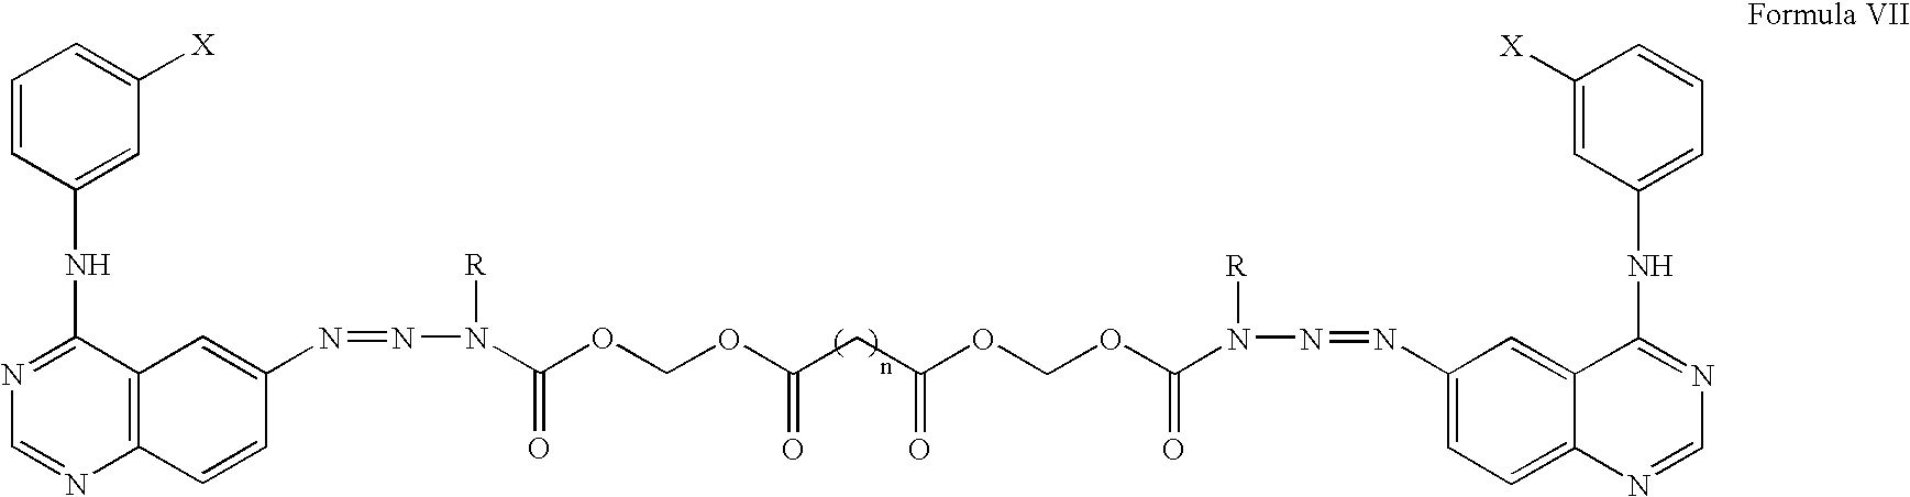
C1=CC(NC2=NC=NC3=C2C=C(N=NN([R])C(OCOC(CC(OCOC(=O)N([R])N=NC2=CC=C4C(=C2)C(NC2=CC=CC([X])=C2)=NC=N4)=O)=O)=O)C=C3)=CC([X])=C1
